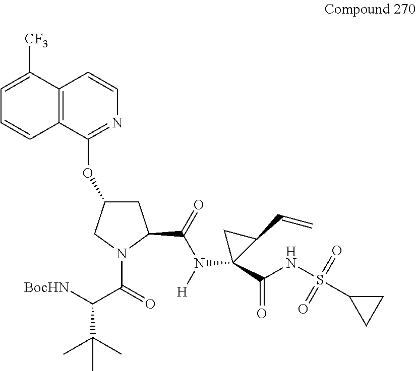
C12=C(C(OC3CC(C(=O)N(C4(C(NS(C5CC5)(=O)=O)=O)CC4C=C)[H])N(C(=O)C([BocHN])C(C)(C)C)C3)=NC=C1)C=CC=C2[CF3]
